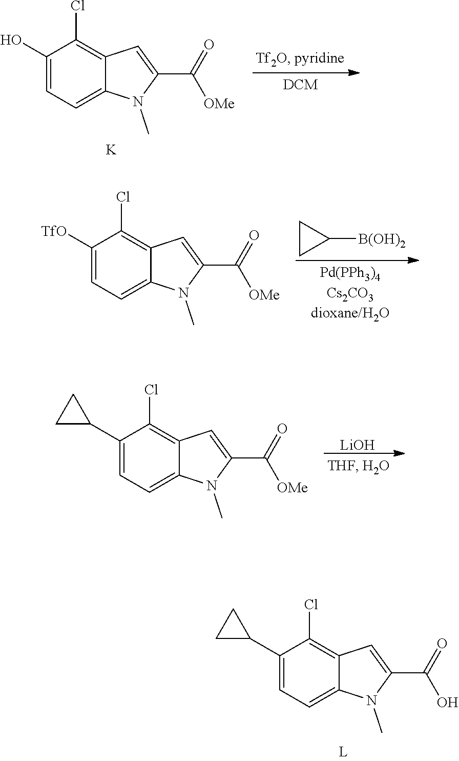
C1(Cl)=C2C(=CC=C1O)N(C)C(C(=O)[OMe])=C2.[K].C1CC1[B(OH)2].C1(Cl)=C2C(=CC=C1[TfO])N(C)C(C(=O)[OMe])=C2.[LiOH].C1(Cl)=C2C(=CC=C1C1CC1)N(C)C(C(=O)[OMe])=C2.C1(Cl)=C2C(=CC=C1C1CC1)N(C)C(C(=O)O)=C2
